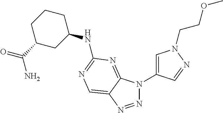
N1=NC2=CN=C(NC3CC(C(=O)N)CCC3)N=C2N1C1=CN(CCOC)N=C1
